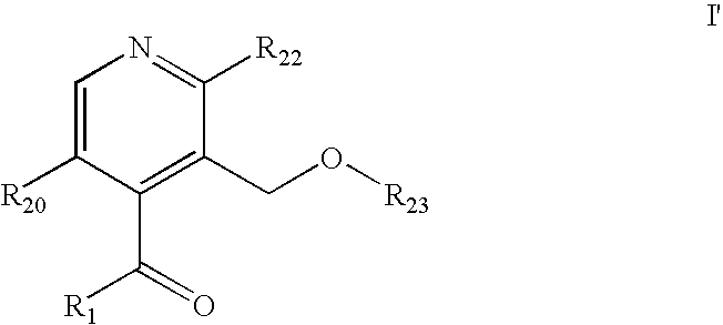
C1=C([R20])C(C(=O)[R1])=C(CO[R23])C([R22])=N1
